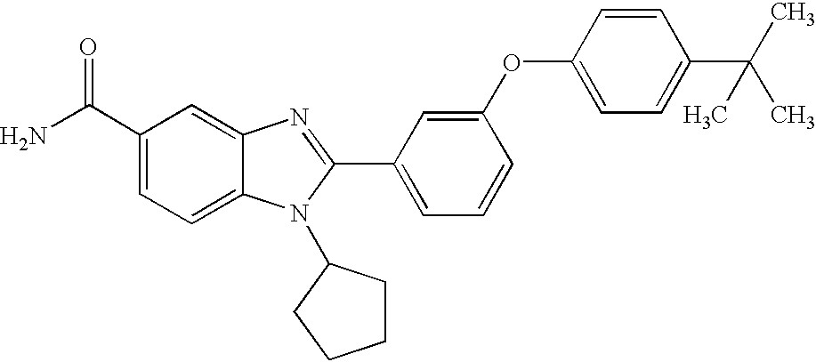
NC(C1=CC=C2C(=C1)N=C(C1=CC=CC(OC3=CC=C(C(C)(C)C)C=C3)=C1)N2C1CCCC1)=O
